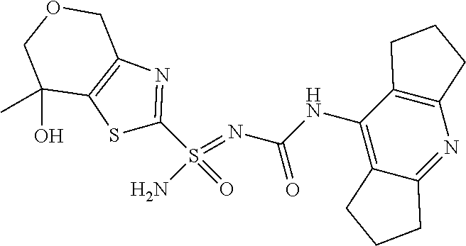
C(NC1=C2C(=NC3=C1CCC3)CCC2)(N=S(N)(=O)C1=NC2=C(S1)C(O)(C)COC2)=O
